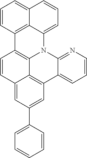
C1=CC2=CC(C3=CC=CC=C3)=CC3=C2C2=C1C1=C4C(=CC=CC4=CC=C1)N2C1=NC=CC=C13
